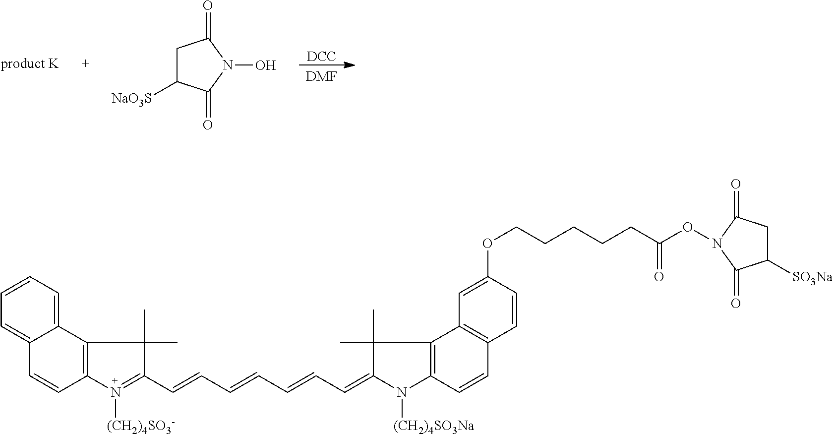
[DCC].[DMF].C1C([NaO3S])C(=O)N(O)C1=O.C1=CC=C2C(=C1)C=CC1=C2C(C)(C)C(C=CC=CC=CC=C2N([(CH2)4SO3Na])C3=C(C2(C)C)C2=C(C=C3)C=CC(OCCCCCC(ON3C(=O)CC([SO3Na])C3=O)=O)=C2)=N1[(CH2)4SO3-]
